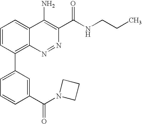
C1=CC(C2=CC=CC(C(N3CCC3)=O)=C2)=C2C(=C1)C(N)=C(C(NCCC)=O)N=N2
